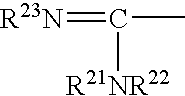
[R23N]=C(C)[R21NR22]
